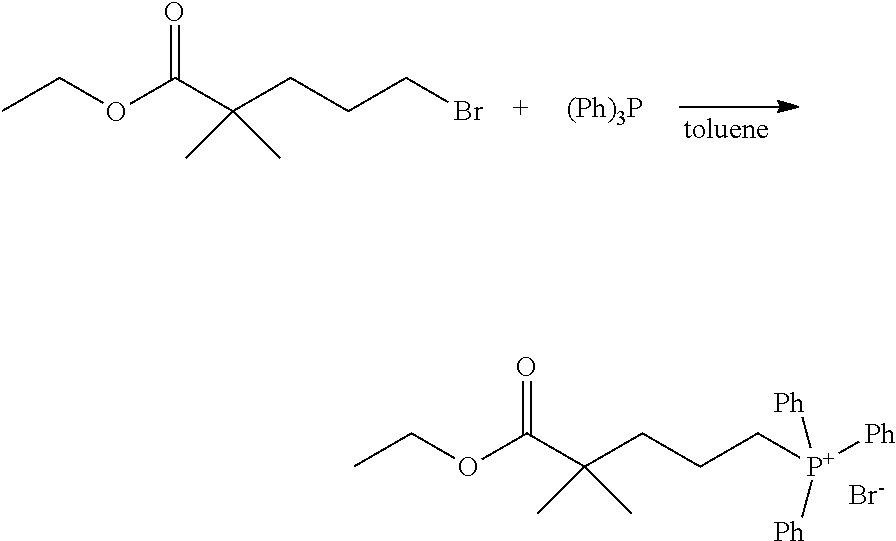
CCOC(C(CCCBr)(C)C)=O.[(Ph)3P].CCOC(C(CCC[P+]([Ph])([Ph])[Ph])(C)C)=O.[Br-]
